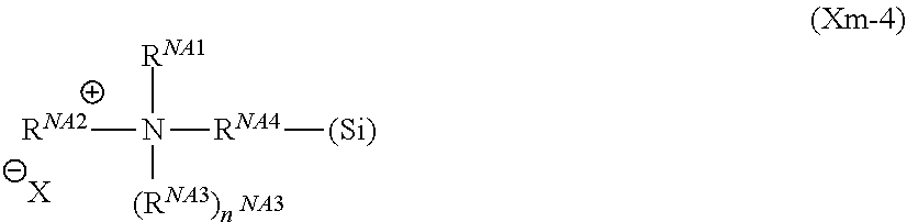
N([RNA1])([(RNA3)n])([RNA4][(Si)])[RNA2].[X]
